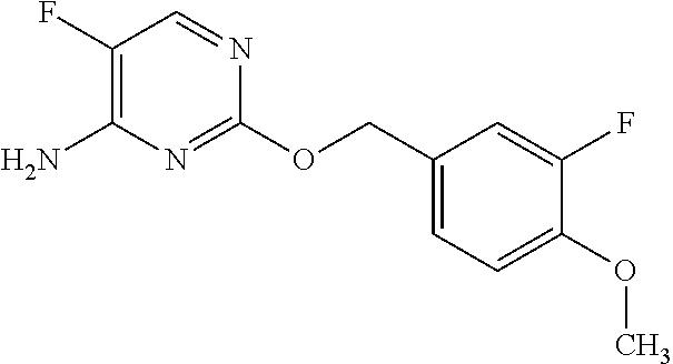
C1(OC)=CC=C(COC2=NC(N)=C(F)C=N2)C=C1F
